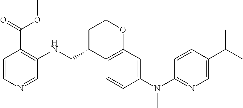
C1=CC(N(C2=NC=C(C(C)C)C=C2)C)=CC2=C1C(CNC1=C(C(=O)OC)C=CN=C1)CCO2
